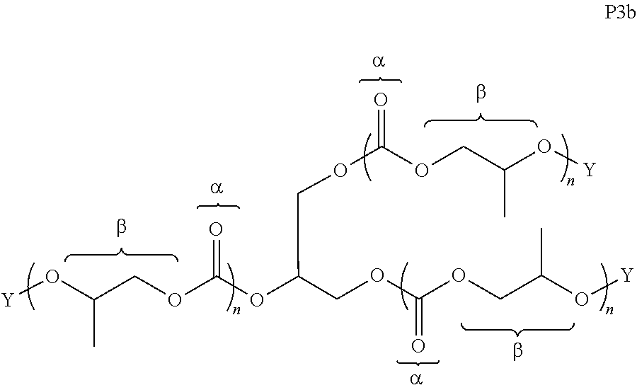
[Y]OC(COC(OC(COC(OCC(O[Y])C)=O)COC(OCC(O[Y])C)=O)=O)C
